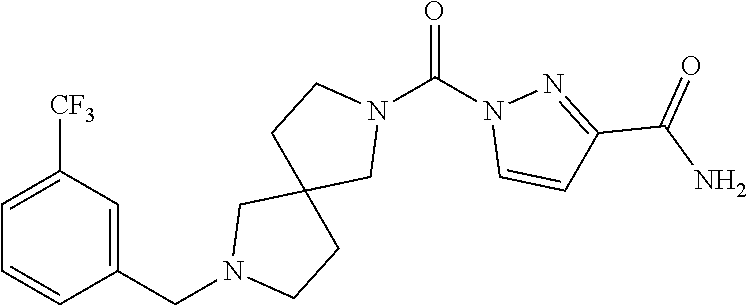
C1=C([CF3])C=C(CN2CC3(CCN(C(=O)N4C=CC(C(N)=O)=N4)C3)CC2)C=C1
